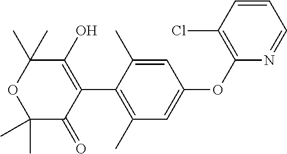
C1(C)(C)C(=O)C(C2=C(C)C=C(OC3=C(Cl)C=CC=N3)C=C2C)=C(O)C(C)(C)O1
